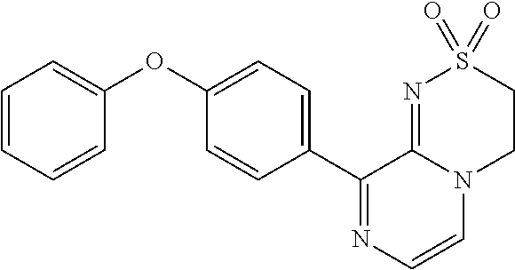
C1=CC=CC(OC2=CC=C(C3=NC=CN4C3=NS(=O)(=O)CC4)C=C2)=C1
